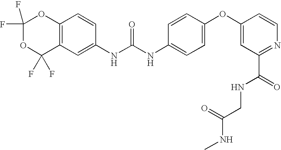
C1(F)(F)OC(F)(F)C2=C(O1)C=CC(NC(NC1=CC=C(OC3=CC(C(=O)NCC(NC)=O)=NC=C3)C=C1)=O)=C2
